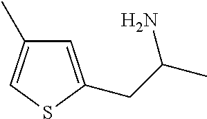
C1=C(CC(C)N)SC=C1C
